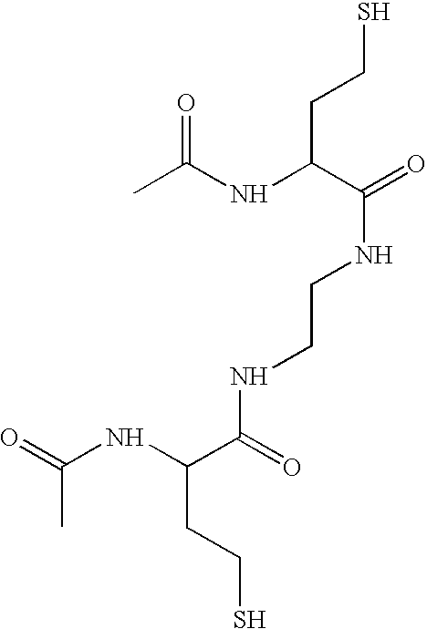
CC(NC(C(=O)NCCNC(=O)C(NC(=O)C)CCS)CCS)=O
